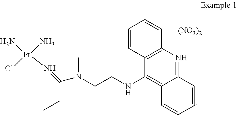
C1=CC2=C(C=C1)N=C1C(=C2NCCN(C)C(=N[Pt](Cl)(N)N)CC)C=CC=C1.[(NO3)2]
